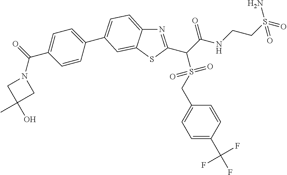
N1=C(C(C(NCCS(=O)(N)=O)=O)S(CC2=CC=C(C(F)(F)F)C=C2)(=O)=O)SC2=CC(C3=CC=C(C(N4CC(C)(O)C4)=O)C=C3)=CC=C12
